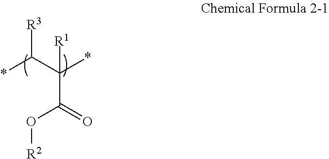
*C(C(*)([R1])C(O[R2])=O)[R3]
